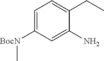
C1=C([BocN]C)C=C(N)C(CC)=C1
